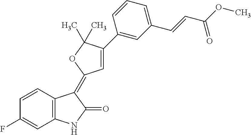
C1=CC(F)=CC2=C1C(=C1C=C(C3=CC(C=CC(OC)=O)=CC=C3)C(C)(C)O1)C(=O)N2
